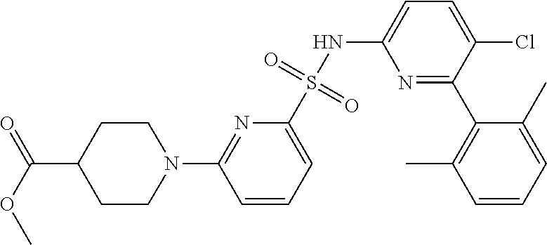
N1(C2=NC(S(NC3=CC=C(Cl)C(C4=C(C)C=CC=C4C)=N3)(=O)=O)=CC=C2)CCC(C(OC)=O)CC1
